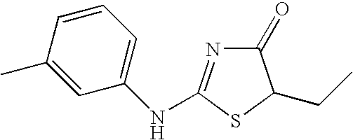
C1(=O)N=C(NC2=CC=CC(C)=C2)SC1CC
